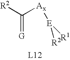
C(=[G])([Ax][E]([R2])[R1])[R2]
